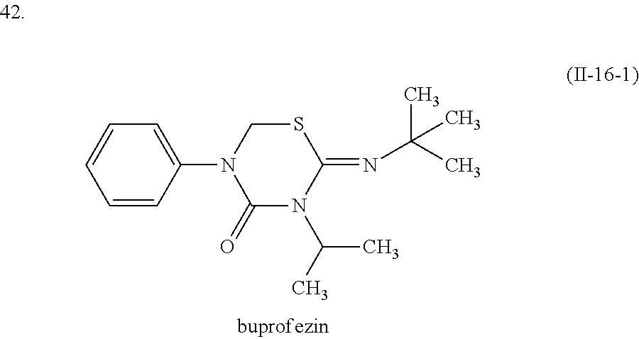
C1=CC(N2CSC(=NC(C)(C)C)N(C(C)C)C2=O)=CC=C1
